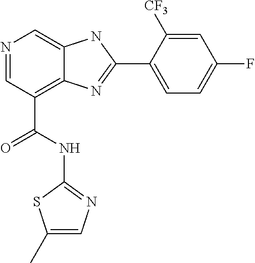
N1=CC(C(NC2=NC=C(C)S2)=O)=C2C(=C1)NC(C1=CC=C(F)C=C1[CF3])=N2
